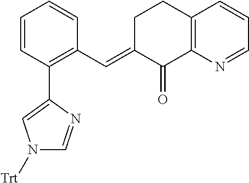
C1=CC(C2=CN([Trt])C=N2)=C(C=C2C(=O)C3=C(CC2)C=CC=N3)C=C1
